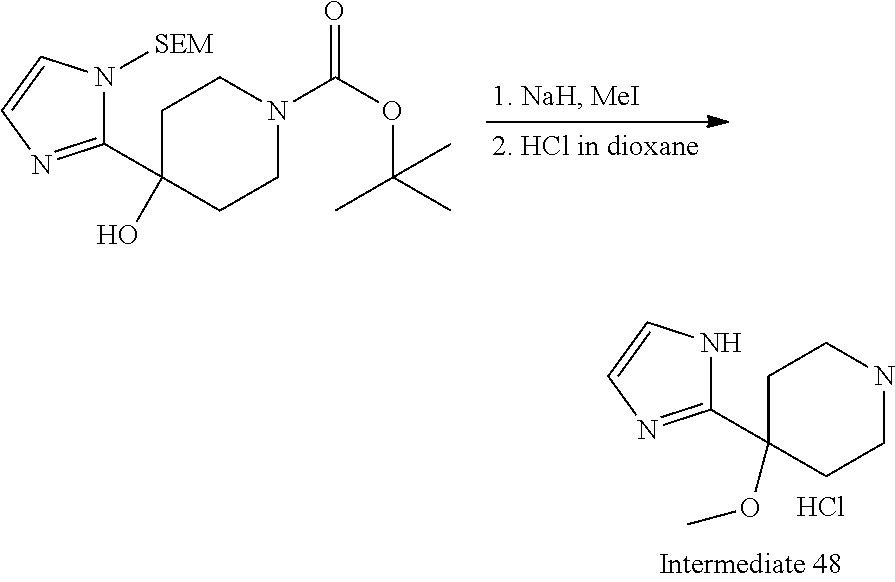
C1C(C2=NC=CN2[SEM])(O)CCN(C(OC(C)(C)C)=O)C1.C1C(C2=NC=CN2)(OC)CCNC1.Cl
